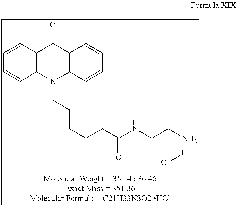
C12=C(C=CC=C1)C(=O)C1=C(N2CCCCCC(NCCN)=O)C=CC=C1.[H]Cl
